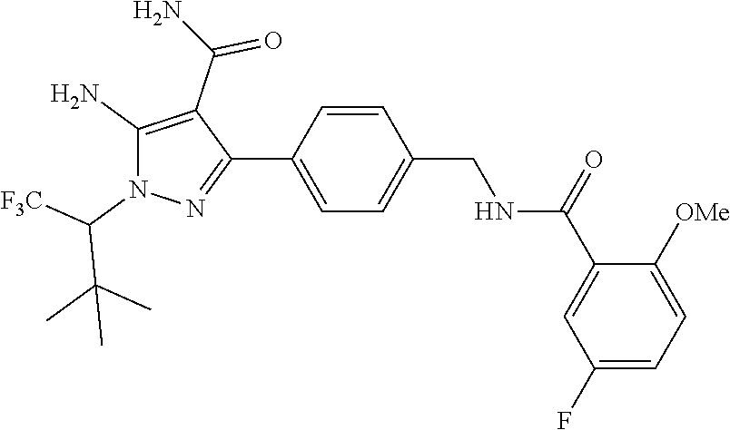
C1=CC(CNC(C2=CC(F)=CC=C2[OMe])=O)=CC=C1C1=NN(C([F3C])C(C)(C)C)C(N)=C1C(N)=O
